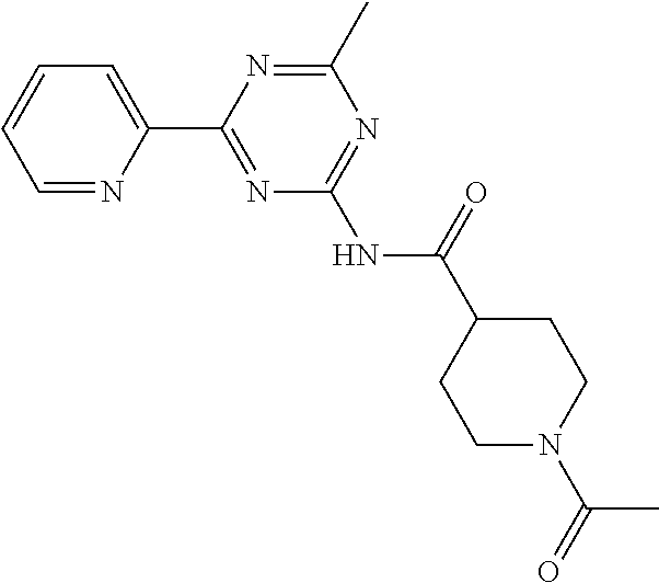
C1=NC(C2=NC(NC(=O)C3CCN(C(=O)C)CC3)=NC(C)=N2)=CC=C1
